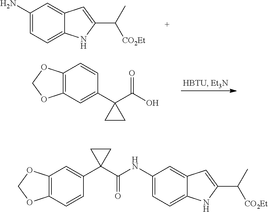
C1(N)=CC=C2C(=C1)C=C(C([CO2Et])C)N2.C12=C(C=C(C3(C(O)=O)CC3)C=C1)OCO2.C12=C(C=CC(C3(C(NC4=CC=C5C(=C4)C=C(C(C)[CO2Et])N5)=O)CC3)=C1)OCO2
